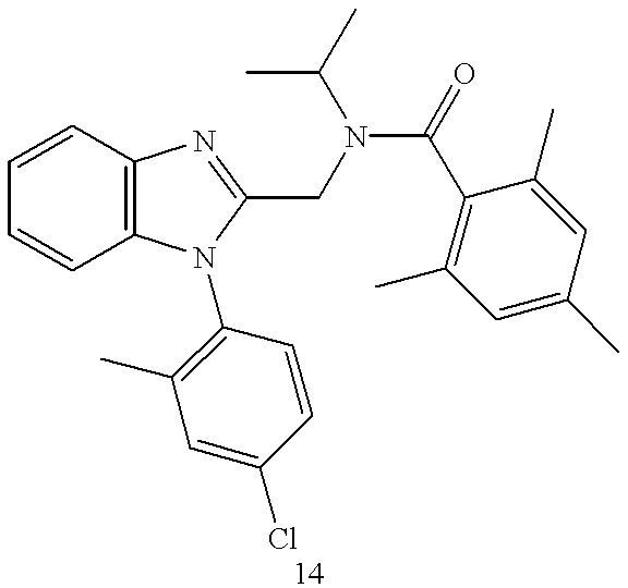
C1=CC=CC2=C1N=C(CN(C(=O)C1=C(C)C=C(C)C=C1C)C(C)C)N2C1=C(C)C=C(Cl)C=C1
